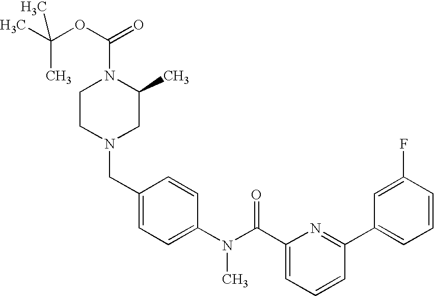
C1(CN2CC(C)N(C(OC(C)(C)C)=O)CC2)=CC=C(N(C(C2=CC=CC(C3=CC=CC(F)=C3)=N2)=O)C)C=C1
